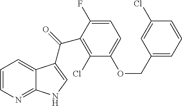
C1=CN=C2C(=C1)C(C(=O)C1=C(Cl)C(OCC3=CC=CC(Cl)=C3)=CC=C1F)=CN2
